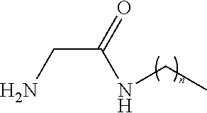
C(C(=O)NCC)N
